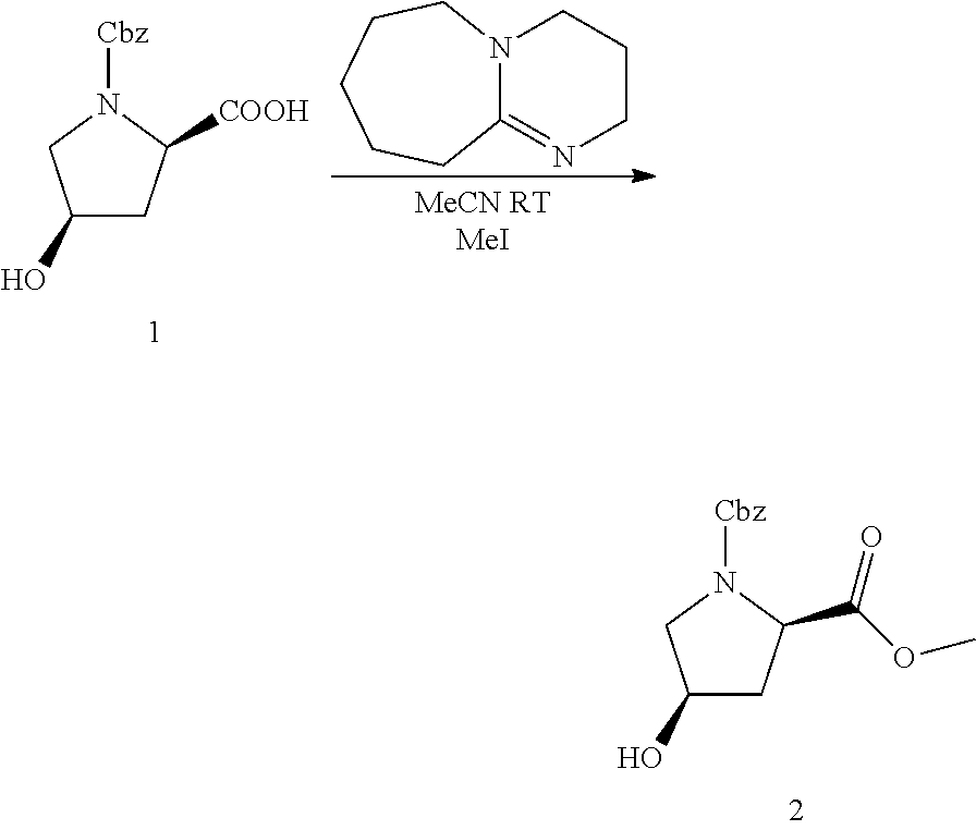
C1(O)CC(C(OC)=O)N([Cbz])C1.C1(O)CC([COOH])N([Cbz])C1.C12=NCCCN1CCCCC2
